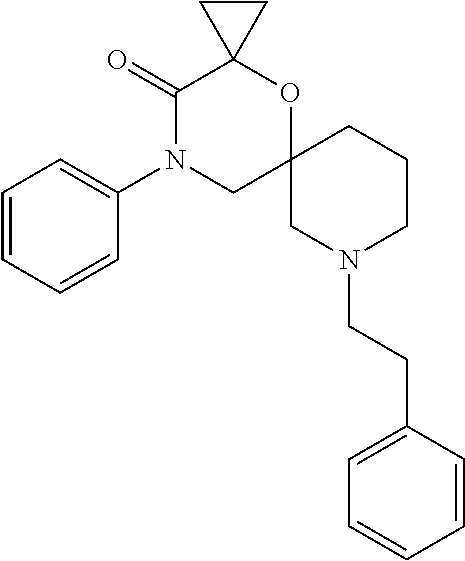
C1(=O)N(C2=CC=CC=C2)CC2(OC13CC3)CN(CCC1=CC=CC=C1)CCC2
